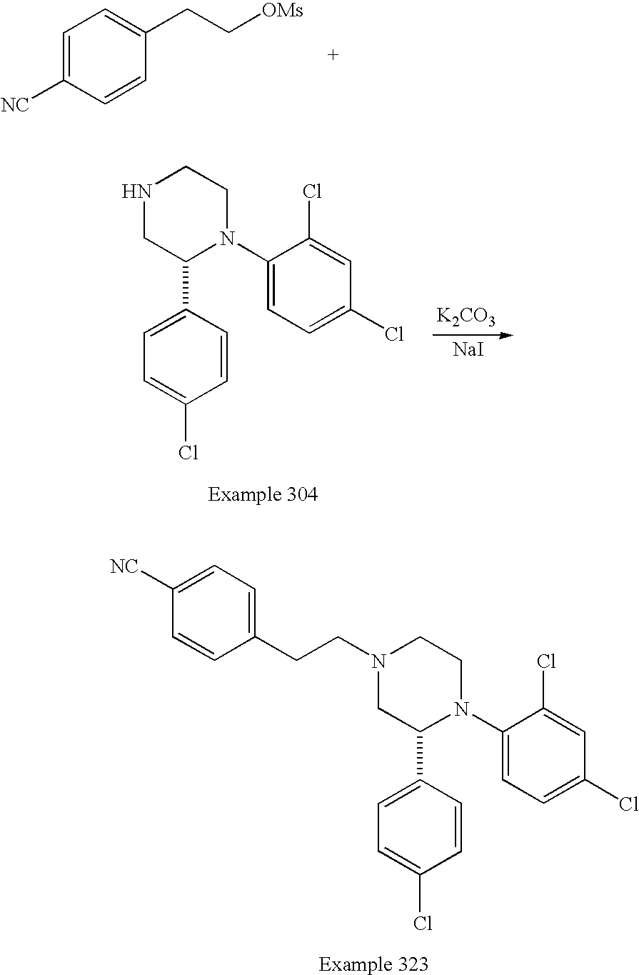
C1=C(CCN2CC(C3=CC=C(Cl)C=C3)N(C3=CC=C(Cl)C=C3Cl)CC2)C=CC([NC])=C1.C1=C([NC])C=CC(CC[OMs])=C1.N1CC(C2=CC=C(Cl)C=C2)N(C2=CC=C(Cl)C=C2Cl)CC1.[K2CO3].[NaI]
